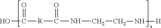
OC([R]C(NCCN[H])=O)=O
